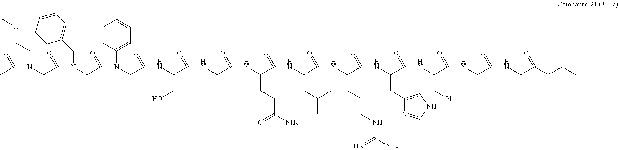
C(N(CC(N(CC1=CC=CC=C1)CC(N(C1=CC=CC=C1)CC(NC(C(NC(C(NC(C(NC(C(NC(CCCNC(N)=N)C(=O)NC(C(NC(C(NCC(NC(C(OCC)=O)C)=O)=O)C[Ph])=O)CC1=CNC=N1)=O)CC(C)C)=O)CCC(N)=O)=O)C)=O)CO)=O)=O)=O)CCOC)(C)=O
